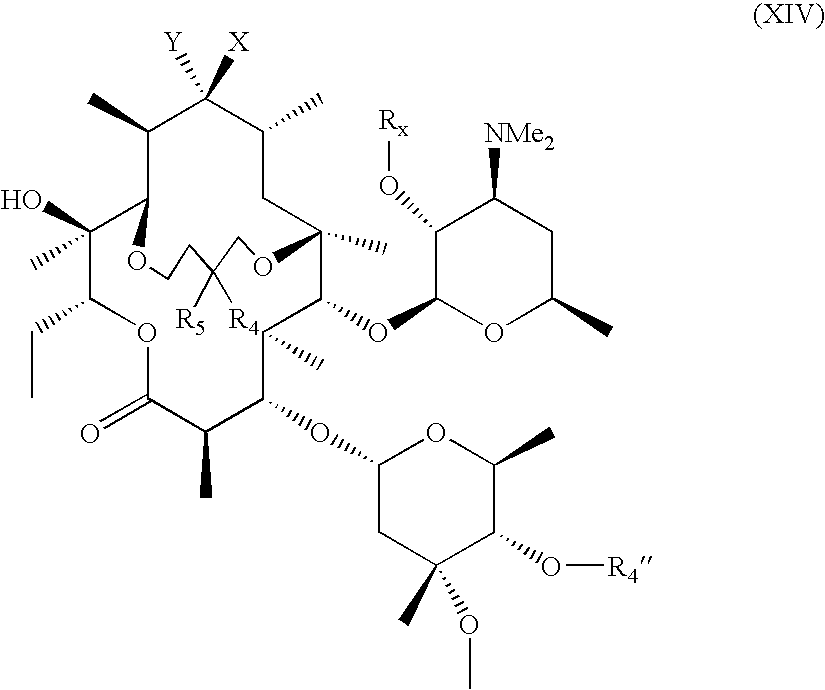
C1(O)(C)C(CC)OC(=O)C(C)C(OC2CC(C)(OC)C(O[R4])C(C)O2)C(C)C(OC2OC(C)CC([NMe2])C2O[Rx])C2(C)CC(C)C([X])([Y])C(C)C1OCCC([R5])([R4])CO2
